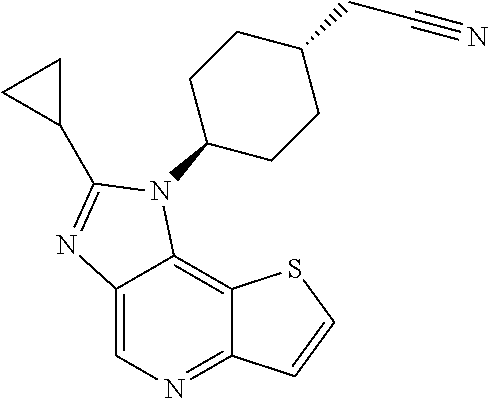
C12=CN=C3C(=C1N(C1CCC(CC#N)CC1)C(C1CC1)=N2)SC=C3
